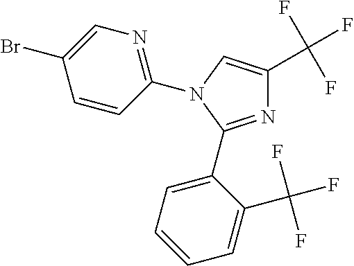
C1=CC(N2C=C(C(F)(F)F)N=C2C2=CC=CC=C2C(F)(F)F)=NC=C1Br
